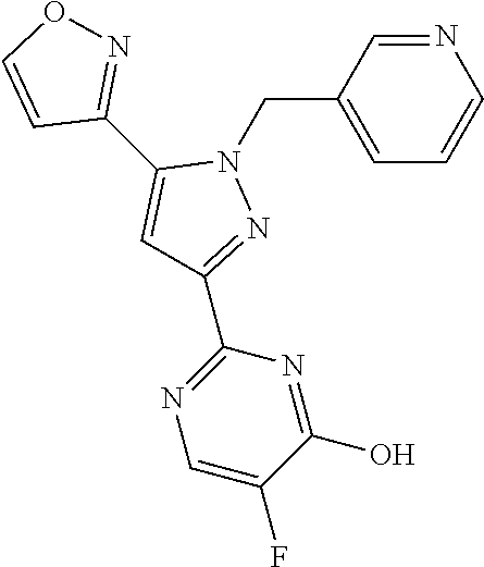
N1=CC(CN2C(C3=NOC=C3)=CC(C3=NC=C(F)C(O)=N3)=N2)=CC=C1
